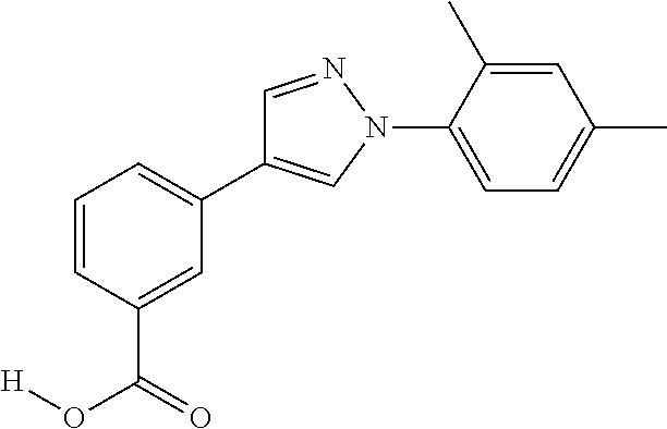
C1=CC=C(C2=CN(C3=CC=C(C)C=C3C)N=C2)C=C1C(O[H])=O
